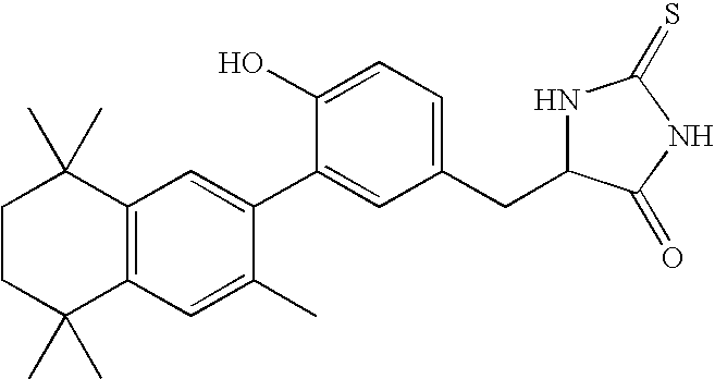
C1CC(C)(C)C2=C(C1(C)C)C=C(C1=CC(CC3NC(=S)NC3=O)=CC=C1O)C(C)=C2
